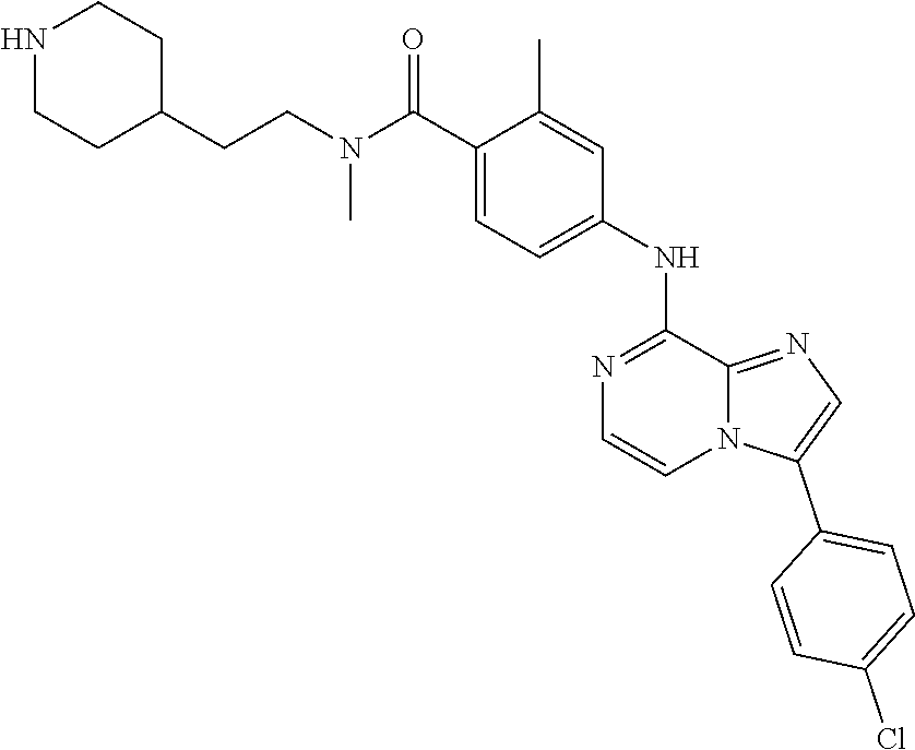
N1=C(NC2=CC=C(C(N(CCC3CCNCC3)C)=O)C(C)=C2)C2=NC=C(C3=CC=C(Cl)C=C3)N2C=C1
